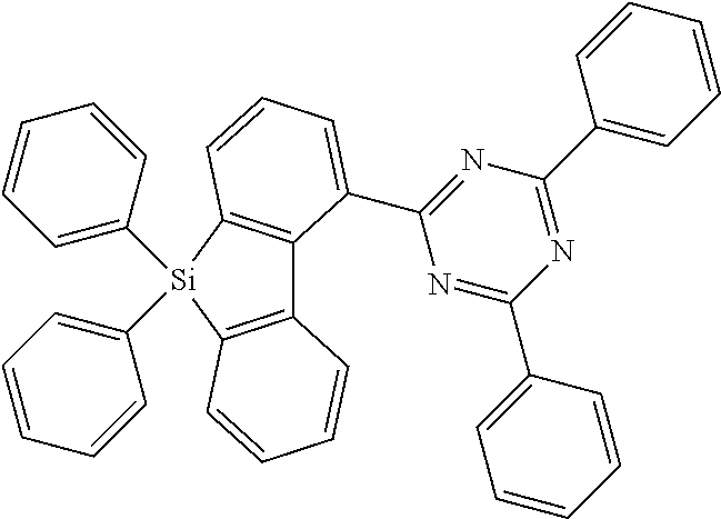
C12=C(C=CC=C1)[Si](C1=CC=CC=C1)(C1=CC=CC=C1)C1=C2C(C2=NC(C3=CC=CC=C3)=NC(C3=CC=CC=C3)=N2)=CC=C1
